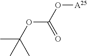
O([A25])C(OC(C)(C)C)=O
